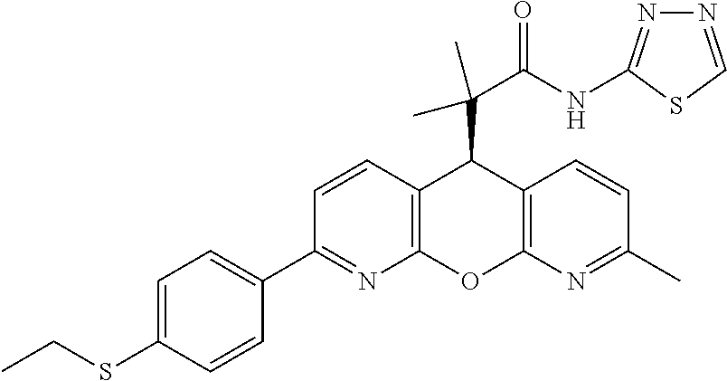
C(SC1=CC=C(C2=NC3=C(C=C2)C(C(C(NC2=NN=CS2)=O)(C)C)C2=C(O3)N=C(C)C=C2)C=C1)C
